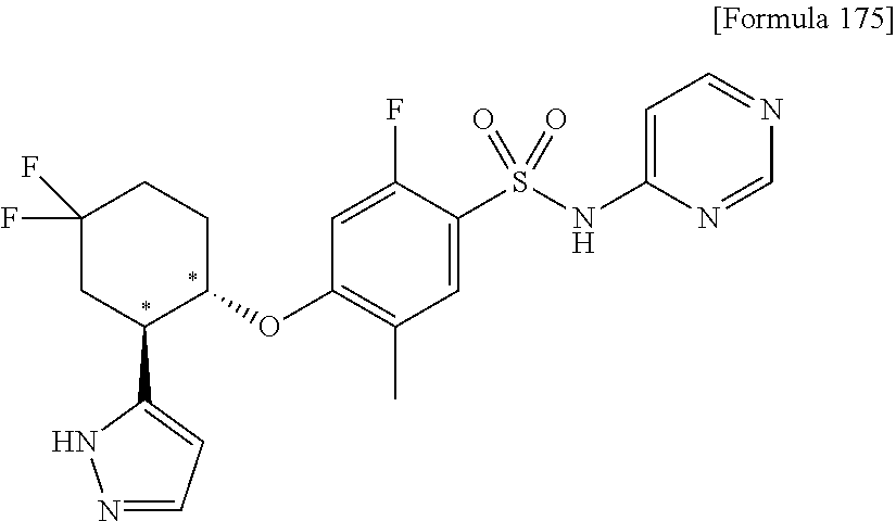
C1(OC2CCC(F)(F)CC2C2=CC=NN2)=C(C)C=C(S(NC2=CC=NC=N2)(=O)=O)C(F)=C1
